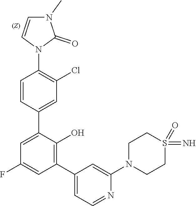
C1=CC(N2C(=O)N(C)C=C2)=C(Cl)C=C1C1=CC(F)=CC(C2=CC=NC(N3CCS(=N)(=O)CC3)=C2)=C1O
